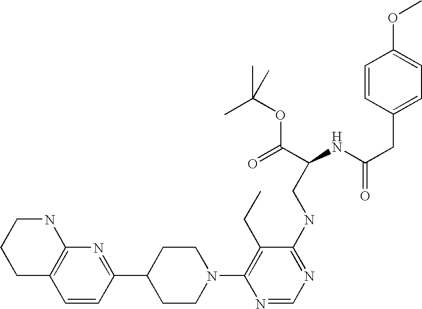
C1=CC(C2CCN(C3=C(CC)C(NCC(NC(CC4=CC=C(OC)C=C4)=O)C(=O)OC(C)(C)C)=NC=N3)CC2)=NC2=C1CCCN2
